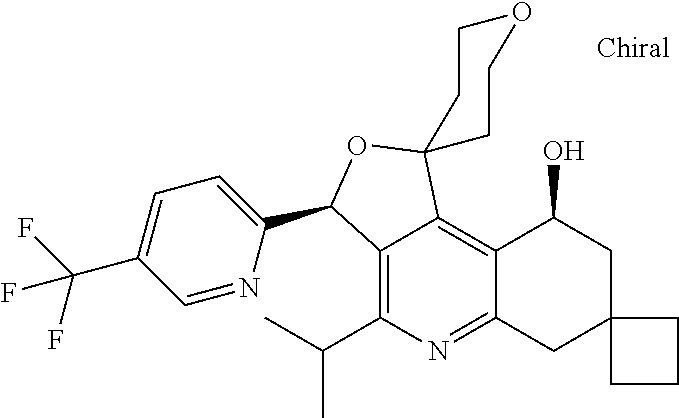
C12=C(C(C)C)N=C3C(=C1C1(OC2C2=CC=C(C(F)(F)F)C=N2)CCOCC1)C(O)CC1(C3)CCC1
